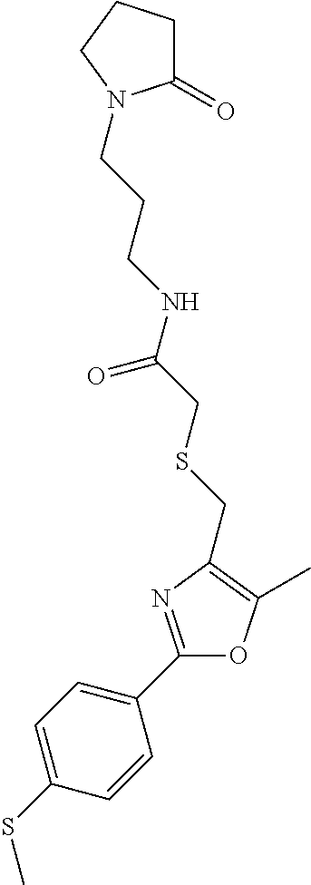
C1=C(SC)C=CC(C2=NC(CSCC(NCCCN3C(=O)CCC3)=O)=C(C)O2)=C1
